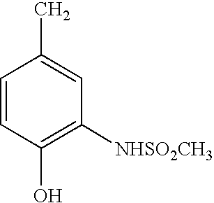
C1=CC(O)=C([NHSO2CH3])C=C1C
